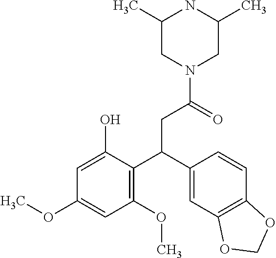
C1(C)CN(C(=O)CC(C2=C(OC)C=C(OC)C=C2O)C2=CC3=C(C=C2)OCO3)CC(C)N1
